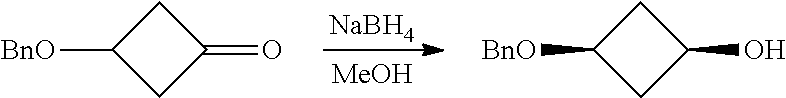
[NaBH4].[MeOH].[BnO]C1CC(=O)C1.[BnO]C1CC(O)C1
